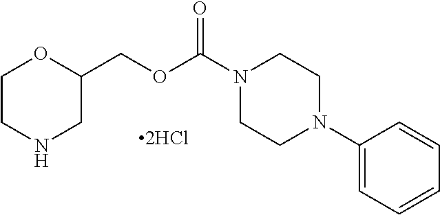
C1CNCC(COC(N2CCN(C3=CC=CC=C3)CC2)=O)O1
